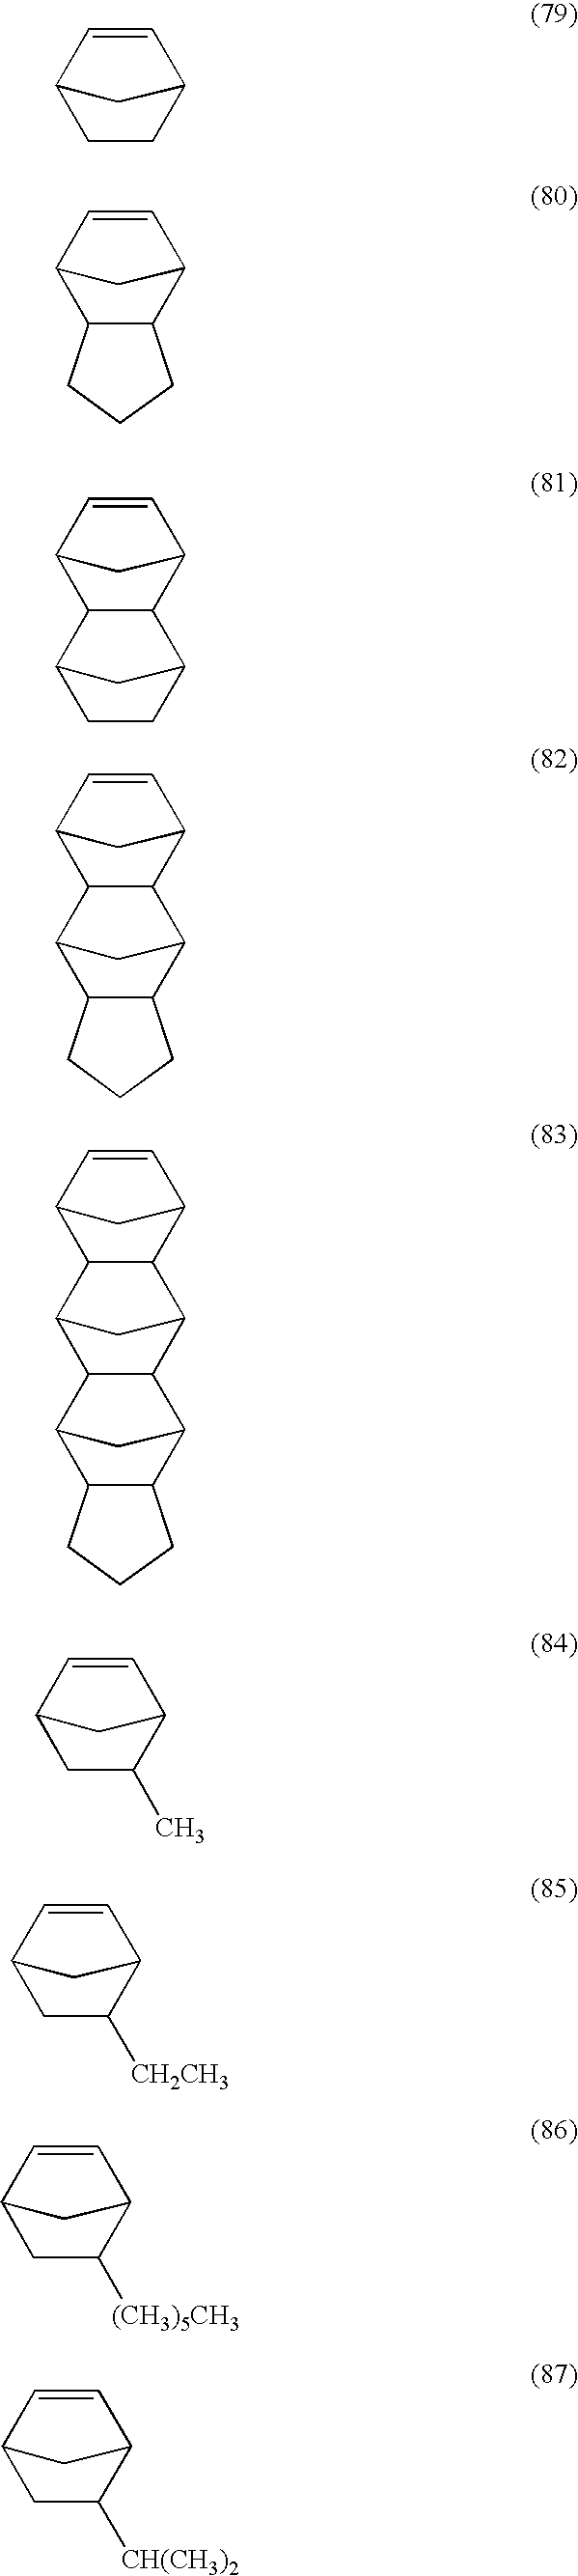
C1CC2C=CC1C2.C12C(C3C=CC1C3)CCC2.C12C=CC(C1)C1C2C2CCC1C2.C12C=CC(C1)C1C2C2C3C(C1C2)CCC3.C12C=CC(C1)C1C2C2CC1C1C2C2C3C(C1C2)CCC3.C1C(C)C2C=CC1C2.C1C([CH2CH3])C2C=CC1C2.C1C([(CH3)5CH3])C2C=CC1C2.C1C([CH(CH3)2])C2C=CC1C2
